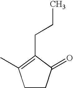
C1CC(=O)C(CCC)=C1C
